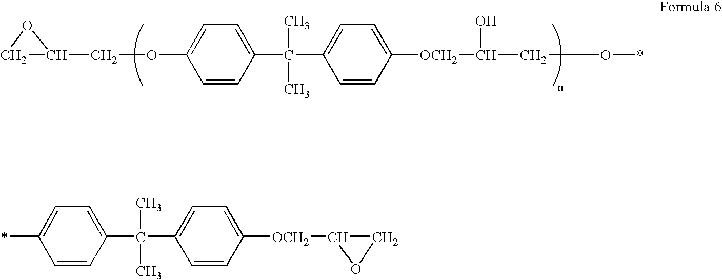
C1C(COC2=CC=C(C(C)(C)C3=CC=C([OCH2]C(O)CO*)C=C3)C=C2)O1.C1=CC(C(C)(C)C2=CC=C([OCH2]C3CO3)C=C2)=CC=C1*
